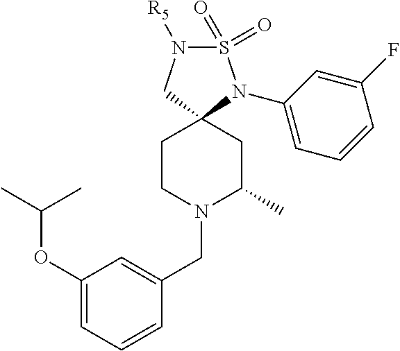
S1(=O)(=O)N([R5])CC2(N1C1=CC=CC(F)=C1)CCN(CC1=CC(OC(C)C)=CC=C1)C(C)C2
